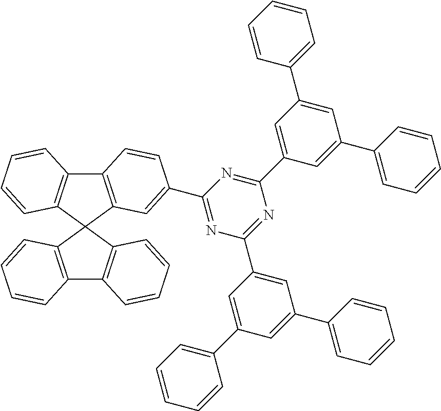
C12=C(C=C(C3=NC(C4=CC(C5=CC=CC=C5)=CC(C5=CC=CC=C5)=C4)=NC(C4=CC(C5=CC=CC=C5)=CC(C5=CC=CC=C5)=C4)=N3)C=C1)C1(C3=C2C=CC=C3)C2=C(C3=C1C=CC=C3)C=CC=C2
